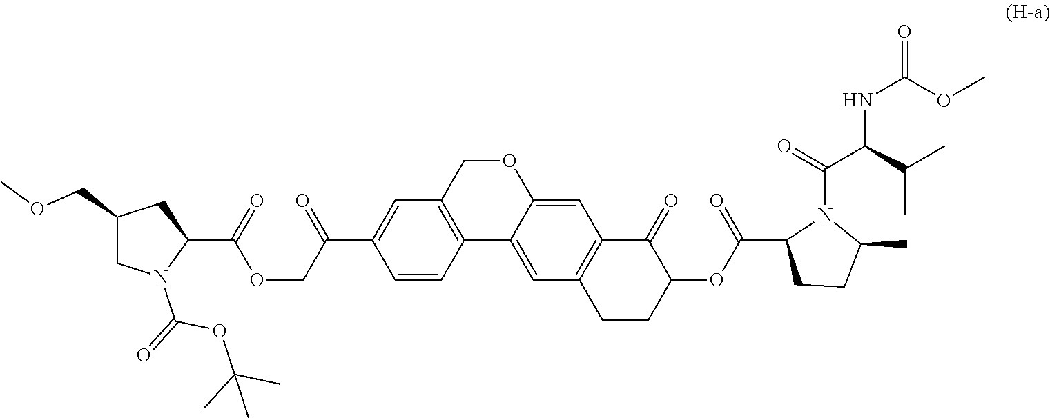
O1CC2=C(C3=CC4=C(C=C13)C(=O)C(OC(=O)C1CCC(C)N1C(=O)C(C(C)C)NC(OC)=O)CC4)C=CC(C(COC(=O)C1CC(COC)CN1C(=O)OC(C)(C)C)=O)=C2
